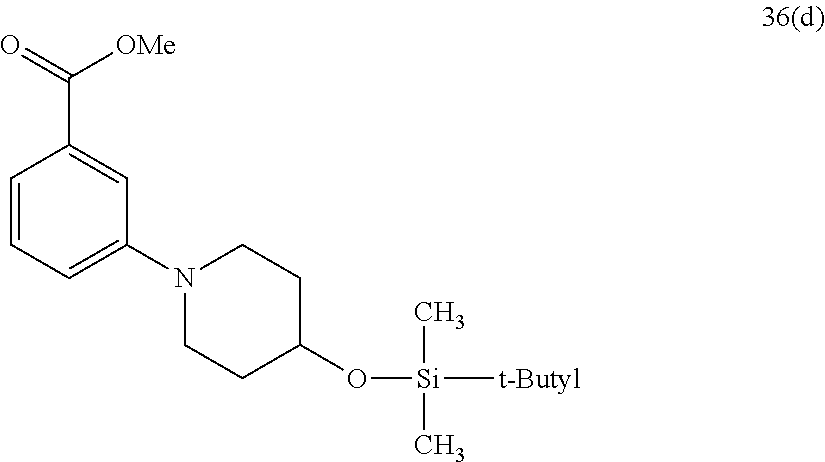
C1=CC=C(N2CCC(O[Si](C)(C)[t-Butyl])CC2)C=C1C(=O)[OMe]
